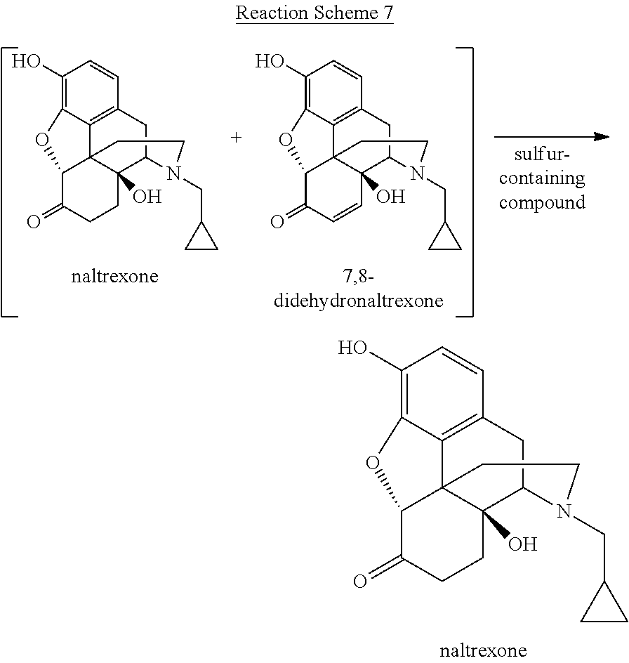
C1(O)=C2C3=C(C=C1)CC1C4(O)C3(C(C(=O)CC4)O2)CCN1CC1CC1.C1(O)=C2C3=C(C=C1)CC1C4(O)C3(C(C(=O)CC4)O2)CCN1CC1CC1.C1(O)=C2C3=C(C=C1)CC1C4(O)C3(C(C(=O)C=C4)O2)CCN1CC1CC1
